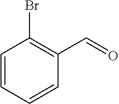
C1=CC=CC(C=O)=C1Br
